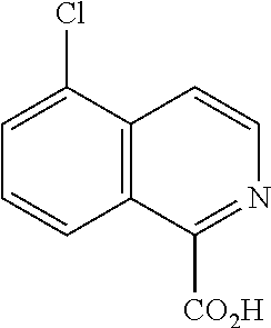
C1=C(Cl)C2=C(C=C1)C([CO2H])=NC=C2
